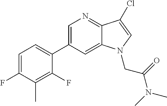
C1=C(C2=CC=C(F)C(C)=C2F)C=C2C(=N1)C(Cl)=CN2CC(N(C)C)=O
